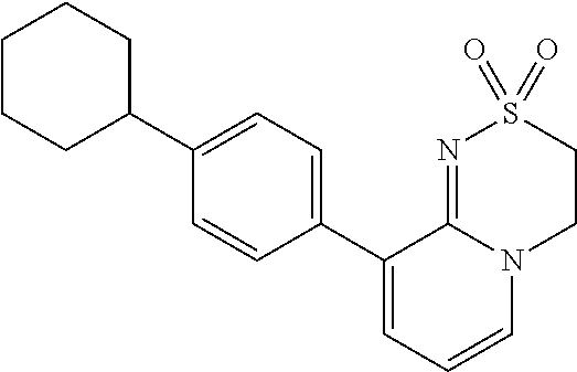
C1CCC(C2=CC=C(C3=CC=CN4C3=NS(=O)(=O)CC4)C=C2)CC1
